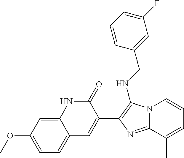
C1=C(OC)C=C2C(=C1)C=C(C1=C(NCC3=CC(F)=CC=C3)N3C(=N1)C(C)=CC=C3)C(=O)N2
